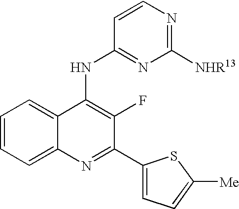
C1=CC=C2C(=C1)C(NC1=NC([NHR13])=NC=C1)=C(F)C(C1=CC=C([Me])S1)=N2
